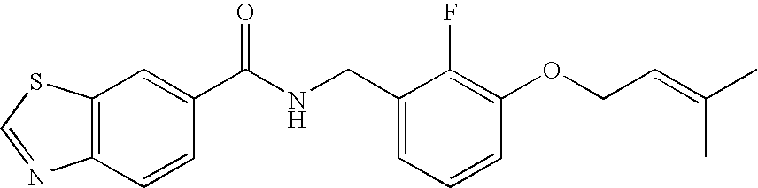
C12=C(C=C(C(NCC3=CC=CC(OCC=C(C)C)=C3F)=O)C=C1)SC=N2
